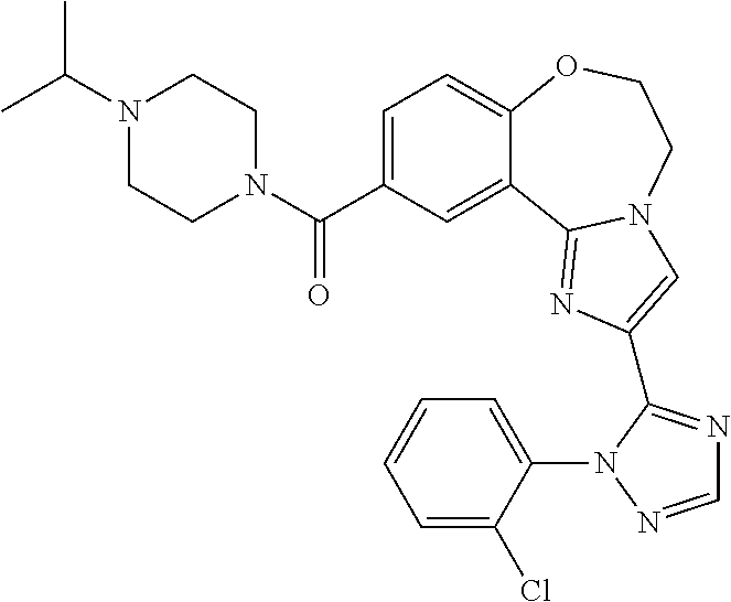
C1=C(C(N2CCN(C(C)C)CC2)=O)C=C2C(=C1)OCCN1C2=NC(C2=NC=NN2C2=CC=CC=C2Cl)=C1
